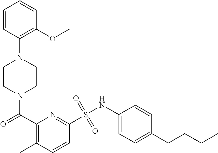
C1=CC(N2CCN(C(C3=C(C)C=CC(S(NC4=CC=C(CCCC)C=C4)(=O)=O)=N3)=O)CC2)=C(OC)C=C1
